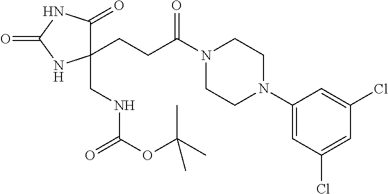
C(CC1(CNC(OC(C)(C)C)=O)C(=O)NC(=O)N1)C(=O)N1CCN(C2=CC(Cl)=CC(Cl)=C2)CC1
